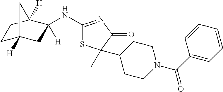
C1(NC2([H])CC3([H])CCC2([H])C3)=NC(=O)C(C)(C2CCN(C(C3=CC=CC=C3)=O)CC2)S1
